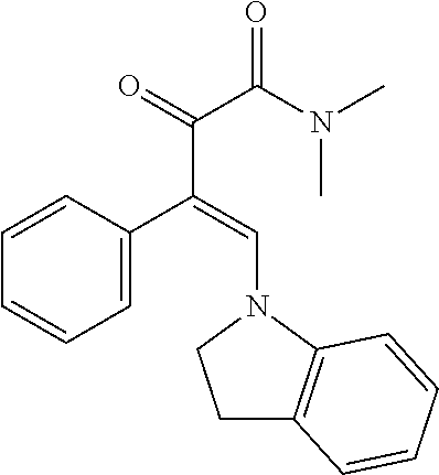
C1=C(C(=CN2CCC3=C2C=CC=C3)C(=O)C(N(C)C)=O)C=CC=C1
